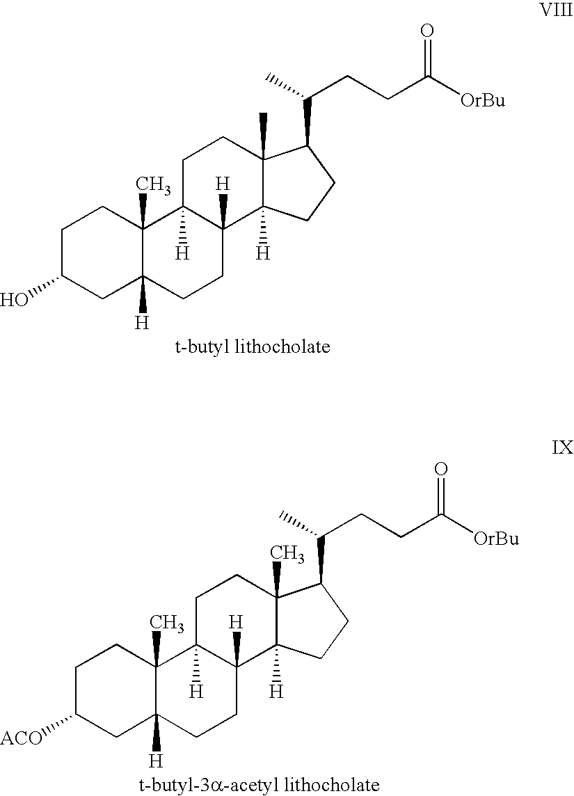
C1C(O)CC2([H])C(C)(C1)C1([H])C([H])(CC2)C2([H])C(C)(CC1)C(C(C)CCC([OrBu])=O)CC2.C1C([ACO])CC2([H])C(C)(C1)C1([H])C([H])(CC2)C2([H])C(C)(CC1)C(C(C)CCC([OrBu])=O)CC2
